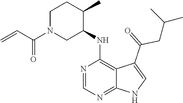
N1=CN=C2C(=C1NC1C(C)CCN(C(C=C)=O)C1)C(C(=O)CC(C)C)=CN2
